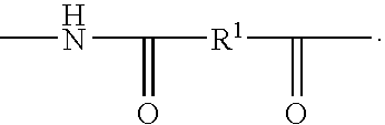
CNC([R1]C(C)=O)=O
